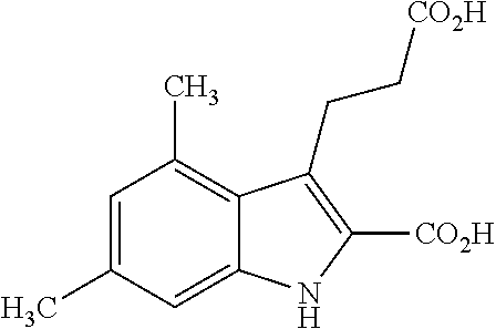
C1=C(C)C=C2C(=C1C)C(CC[CO2H])=C([CO2H])N2
